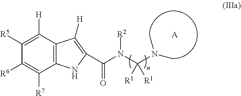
N(C(N([R2])C(=O)C1=C([H])C2=C(C([R7])=C([R6])C([R5])=C2[H])N1)([R1])[R1])(C)C.[A]
